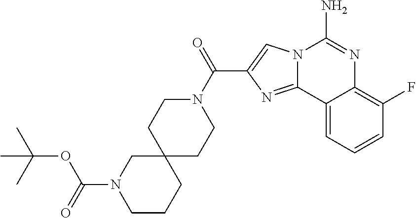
C12(CCN(C(=O)C3=CN4C(=N3)C3=CC=CC(F)=C3N=C4N)CC1)CN(C(=O)OC(C)(C)C)CCC2
